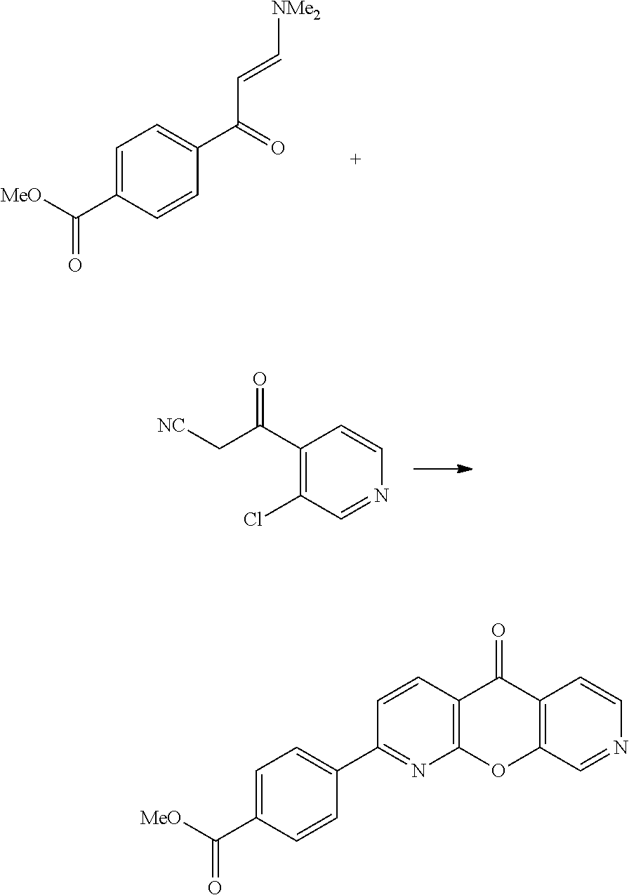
C1=C(C([MeO])=O)C=CC(C(=O)C=C[NMe2])=C1.C1(C(C[NC])=O)=C(Cl)C=NC=C1.[MeO]C(C1=CC=C(C2=NC3=C(C=C2)C(=O)C2=C(O3)C=NC=C2)C=C1)=O
